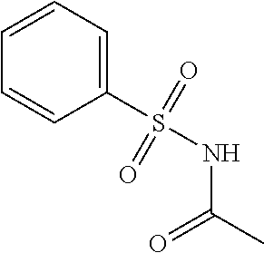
C1(S(NC(C)=O)(=O)=O)=CC=CC=C1
